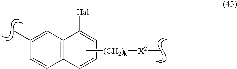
C[(CH2)k][X2]C.C1=CC2=C(C=C1C)C([Hal])=CC=C2
